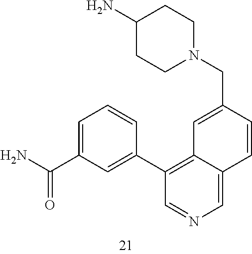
C1(N)CCN(CC2=CC3=C(C4=CC(C(N)=O)=CC=C4)C=NC=C3C=C2)CC1
